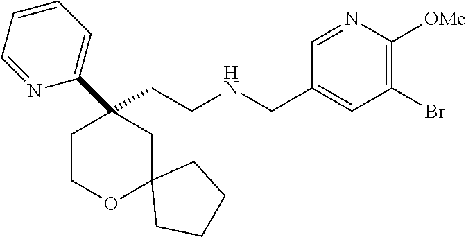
C(CNCC1=CC(Br)=C([OMe])N=C1)C1(C2=CC=CC=N2)CCOC2(C1)CCCC2
